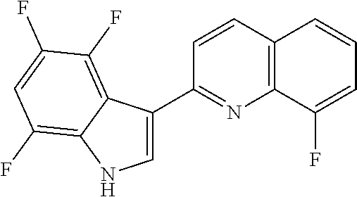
C12=C(C=CC(C3=CNC4=C(F)C=C(F)C(F)=C34)=N1)C=CC=C2F
